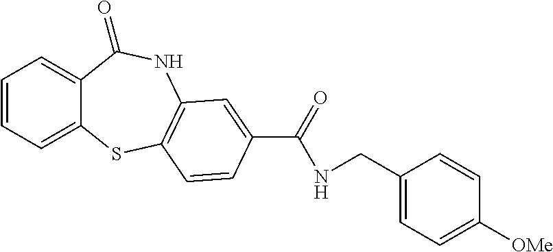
C1=CC=C2C(=C1)C(=O)NC1=C(S2)C=CC(C(=O)NCC2=CC=C([OMe])C=C2)=C1
